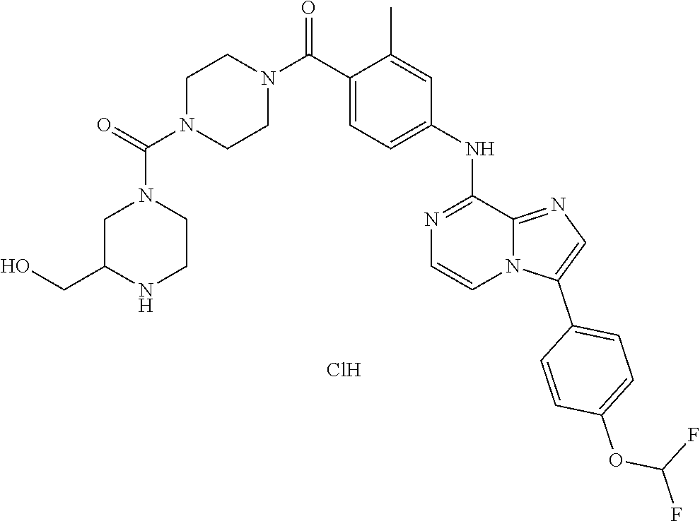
C1=C(NC2=NC=CN3C2=NC=C3C2=CC=C(OC(F)F)C=C2)C=C(C)C(C(N2CCN(C(N3CC(CO)NCC3)=O)CC2)=O)=C1.Cl
